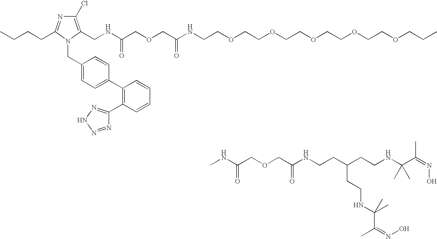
N(C(=O)COCC(NCCC(CCNC(C(=NO)C)(C)C)CCNC(C(=NO)C)(C)C)=O)C.C(COCCOCCOCCOCCOCCC)NC(COCC(NCC1=C(Cl)N=C(CCCC)N1CC1=CC=C(C2=C(C3=NNN=N3)C=CC=C2)C=C1)=O)=O
